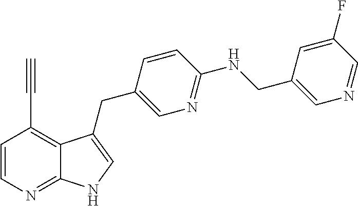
C1=CN=C2C(=C1C#C)C(CC1=CN=C(NCC3=CN=CC(F)=C3)C=C1)=CN2
